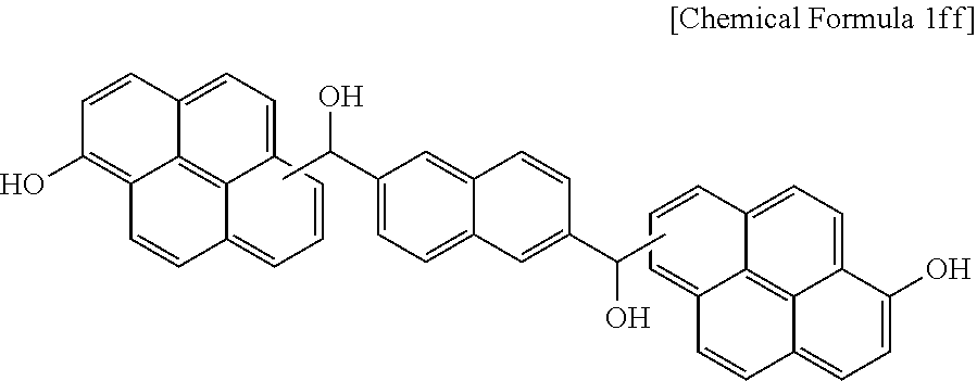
C1=C2C3=C4C(=C1)C=CC(O)=C4C=CC3=CC=C2.C1(C(O)C)=CC=C2C(=C1)C=CC(C(O)C)=C2.C12=CC=C3C4=C1C(=CC=C2O)C=CC4=CC=C3
